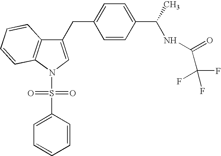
C1(CC2=CC=C(C(C)NC(=O)C(F)(F)F)C=C2)=CN(S(=O)(=O)C2=CC=CC=C2)C2=C1C=CC=C2
